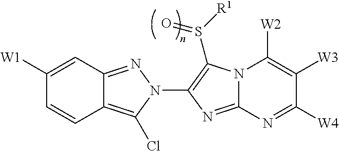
C12=C(Cl)N(C3=C(S([R1])=O)N4C(=N3)N=C([W4])C([W3])=C4[W2])N=C1C=C([W1])C=C2
